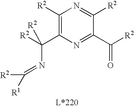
C1([R2])=C(C([R2])(N=C([R2])[R1])[R2])N=C(C([R2])=O)C([R2])=N1
